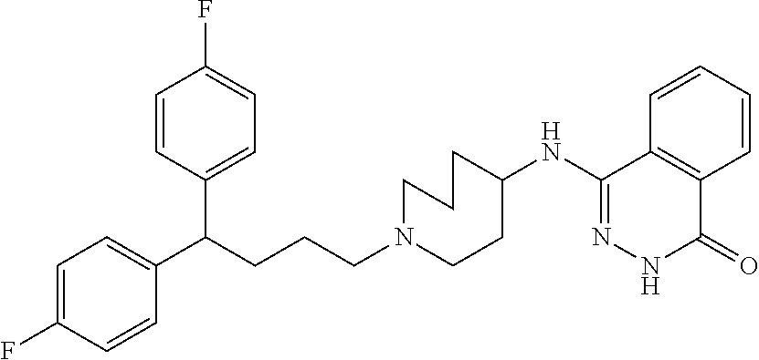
C12=C(C([HN]C3CCCN(CCCC(C4=CC=C(F)C=C4)C4=CC=C(F)C=C4)CC3)=NNC1=O)C=CC=C2
